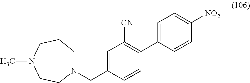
N1(CC2=CC([CN])=C(C3=CC=C([NO2])C=C3)C=C2)CCCN(C)CC1
